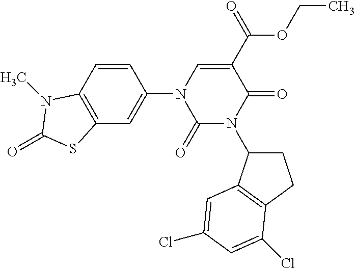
C1(=O)N(C2CCC3=C2C=C(Cl)C=C3Cl)C(=O)C(C(=O)OCC)=CN1C1=CC2=C(C=C1)N(C)C(=O)S2
